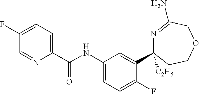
C1(C(NC2=CC=C(F)C(C3([C2H5])N=C(N)COCC3)=C2)=O)=CC=C(F)C=N1
